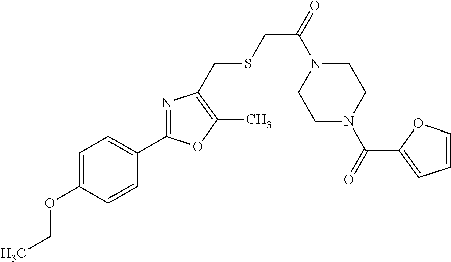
C1=C(OCC)C=CC(C2=NC(CSCC(=O)N3CCN(C(C4=CC=CO4)=O)CC3)=C(C)O2)=C1
